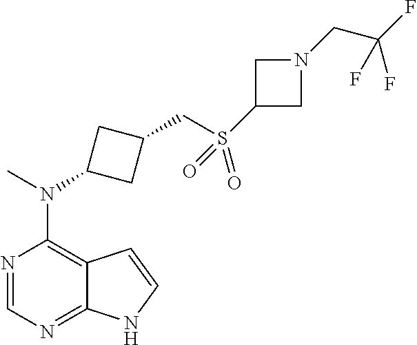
N1=CN=C2C(=C1N(C)C1CC(CS(=O)(=O)C3CN(CC(F)(F)F)C3)C1)C=CN2
